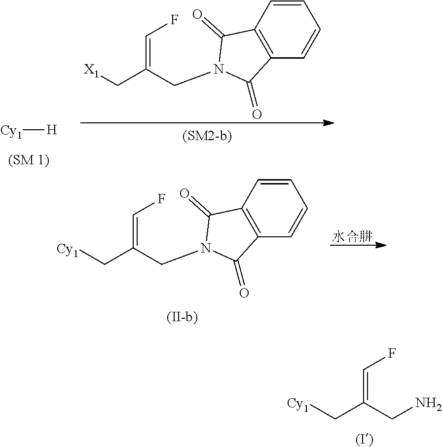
[Cy1][H].N1(CC(C[X1])=CF)C(=O)C2=C(C1=O)C=CC=C2.C(C(=CF)CN)[Cy1].C(C(=CF)CN1C(=O)C2=C(C1=O)C=CC=C2)[Cy1]
